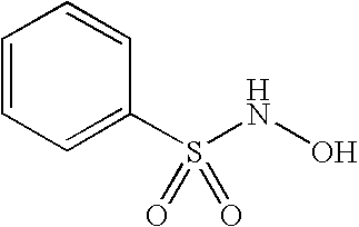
C1=CC=C(S(NO)(=O)=O)C=C1
